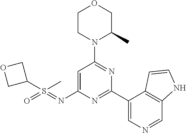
O1CCN(C2=NC(C3=CN=CC4=C3C=CN4)=NC(N=S(=O)(C3COC3)C)=C2)C(C)C1
